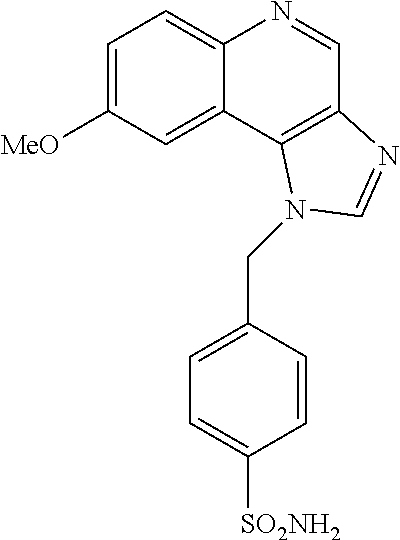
C1=C([MeO])C=C2C(=C1)N=CC1=C2N(CC2=CC=C([SO2NH2])C=C2)C=N1
